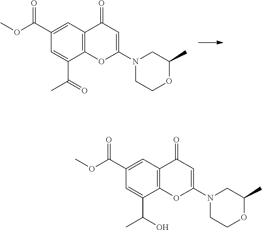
C1=C(C(OC)=O)C=C(C(=O)C)C2=C1C(=O)C=C(N1CCOC(C)C1)O2.C1=C(C(OC)=O)C=C(C(O)C)C2=C1C(=O)C=C(N1CCOC(C)C1)O2
